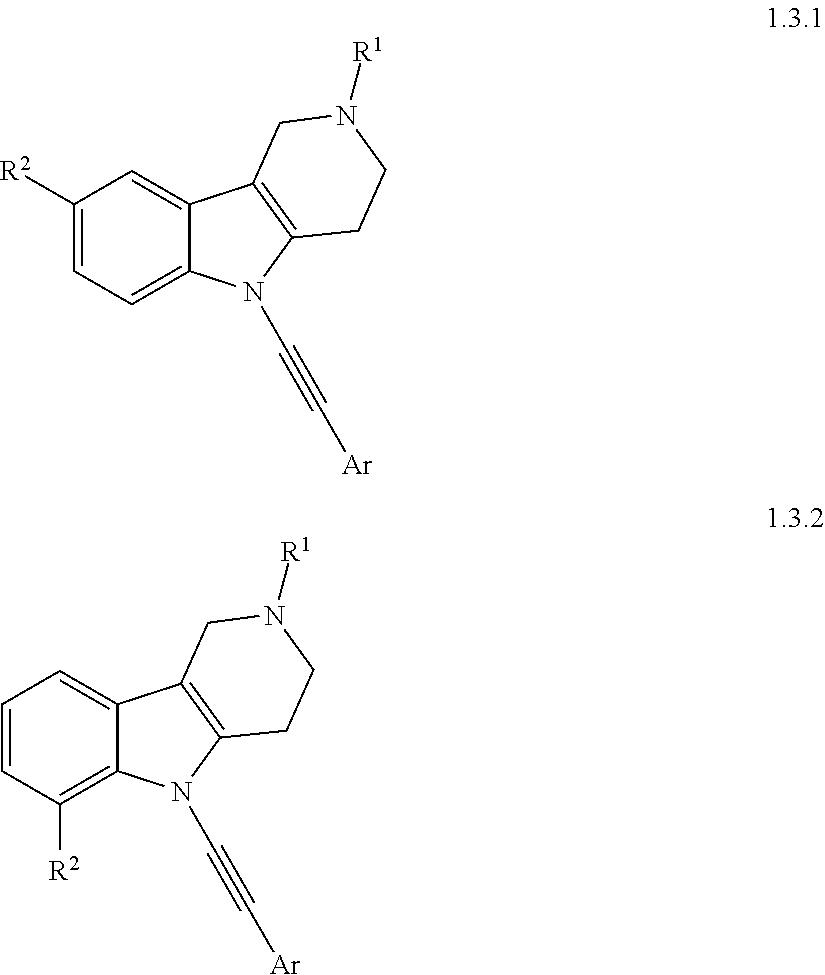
C1=C2C(=CC([R2])=C1)C1=C(N2C#C[Ar])CCN([R1])C1.C1([R2])=C2C(=CC=C1)C1=C(N2C#C[Ar])CCN([R1])C1
